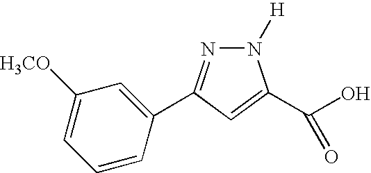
N1=C(C2=CC([H3CO])=CC=C2)C=C(C(O)=O)N1[H]
